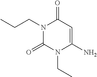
N1(CCC)C(=O)N(CC)C(N)=CC1=O
